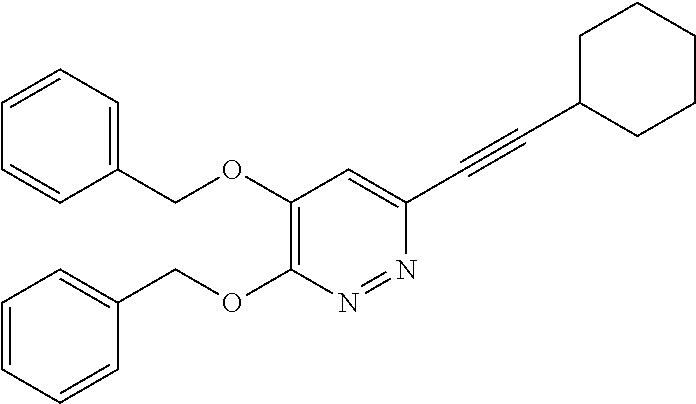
C1=C(C#CC2CCCCC2)N=NC(OCC2=CC=CC=C2)=C1OCC1=CC=CC=C1
